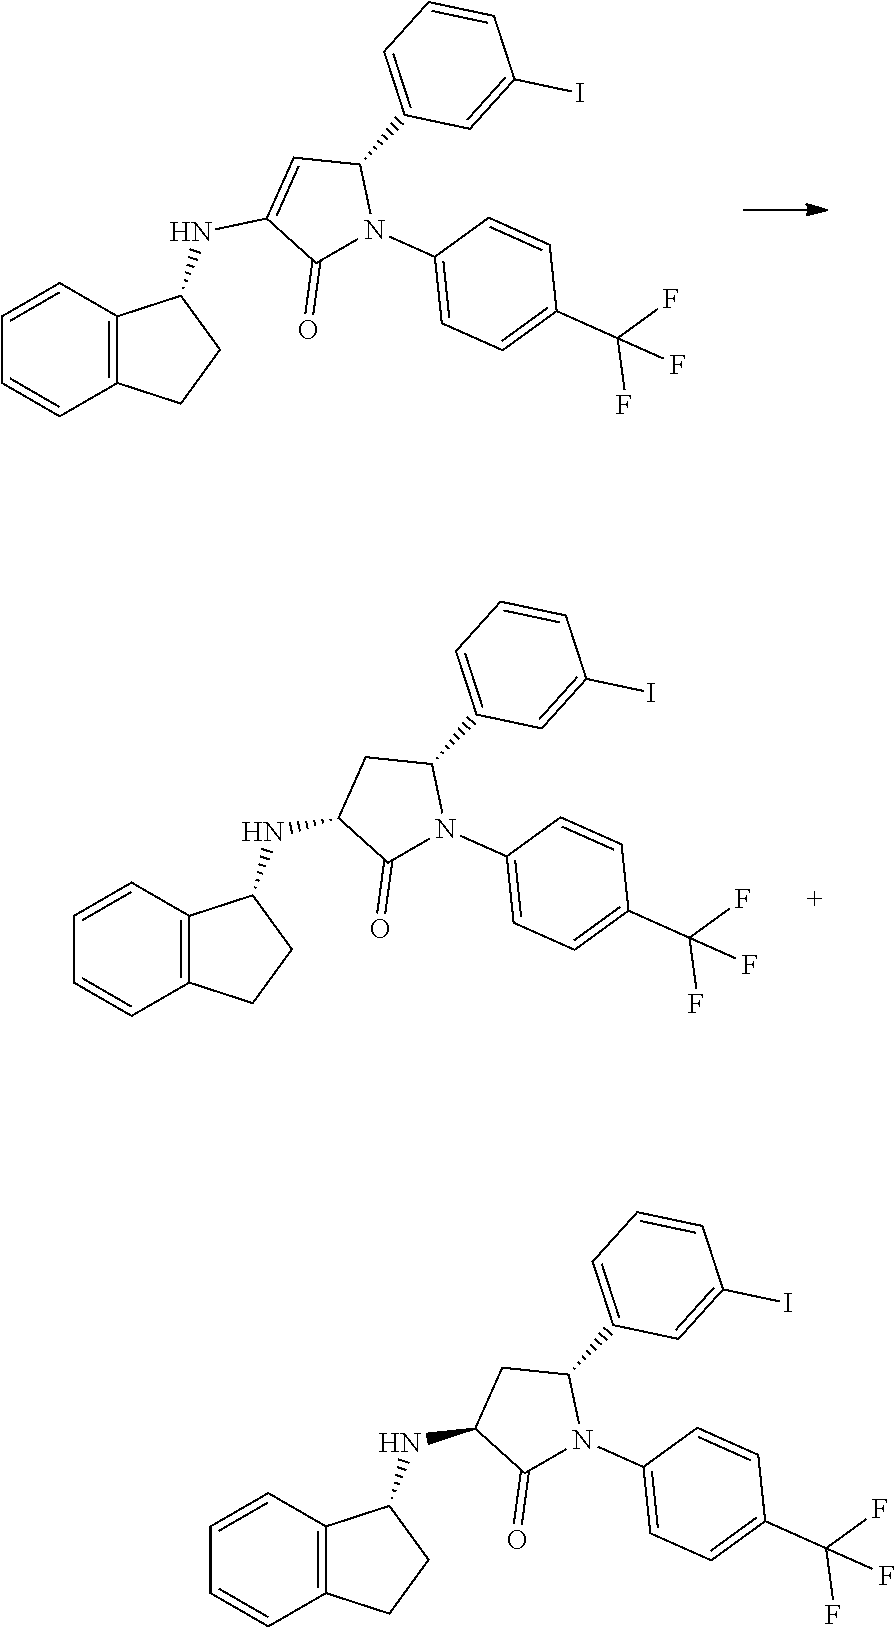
C1=C(C2CC(NC3C4=C(C=CC=C4)CC3)C(=O)N2C2=CC=C(C(F)(F)F)C=C2)C=C(I)C=C1.C1=C(C2N(C3=CC=C(C(F)(F)F)C=C3)C(=O)C(NC3C4=C(C=CC=C4)CC3)=C2)C=C(I)C=C1.C1=C(C2N(C3=CC=C(C(F)(F)F)C=C3)C(=O)C(NC3C4=C(C=CC=C4)CC3)C2)C=C(I)C=C1
